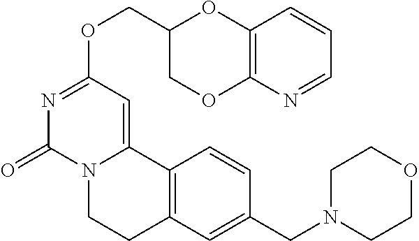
N1=CC=CC2=C1OCC(COC1=NC(=O)N3C(=C1)C1=C(CC3)C=C(CN3CCOCC3)C=C1)O2
